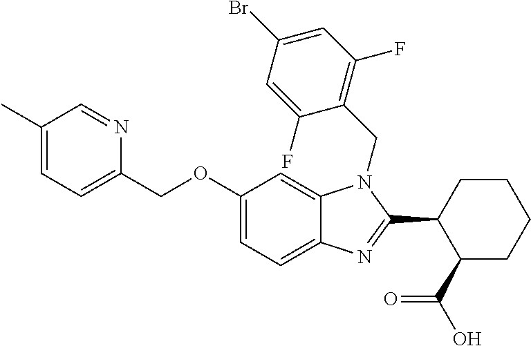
C1(OCC2=CC=C(C)C=N2)=CC=C2C(=C1)N(CC1=C(F)C=C(Br)C=C1F)C(C1C(C(=O)O)CCCC1)=N2
